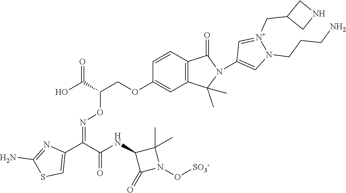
C12=C(C=CC(OCC(C(O)=O)ON=C(C3=CSC(N)=N3)C(NC3C(=O)N(O[SO3-])C3(C)C)=O)=C1)C(=O)N(C1=CN(CCCN)[N+](CC3CNC3)=C1)C2(C)C
